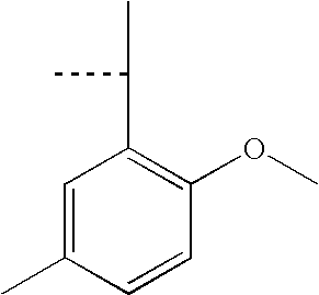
C1=C(C)C=CC(OC)=C1C(C)C
